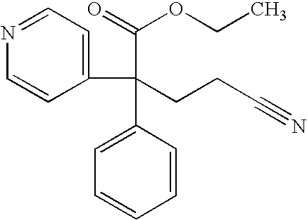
N1=CC=C(C(C2=CC=CC=C2)(CCC#N)C(=O)OCC)C=C1
